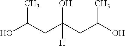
OC(CC(CC(O)C)(O)[H])C
